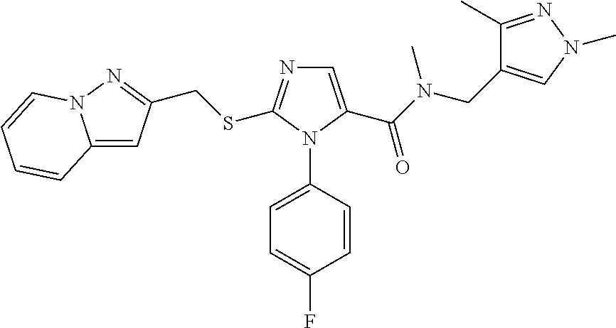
C(SC1=NC=C(C(N(CC2=CN(C)N=C2C)C)=O)N1C1=CC=C(F)C=C1)C1=NN2C(=C1)C=CC=C2
